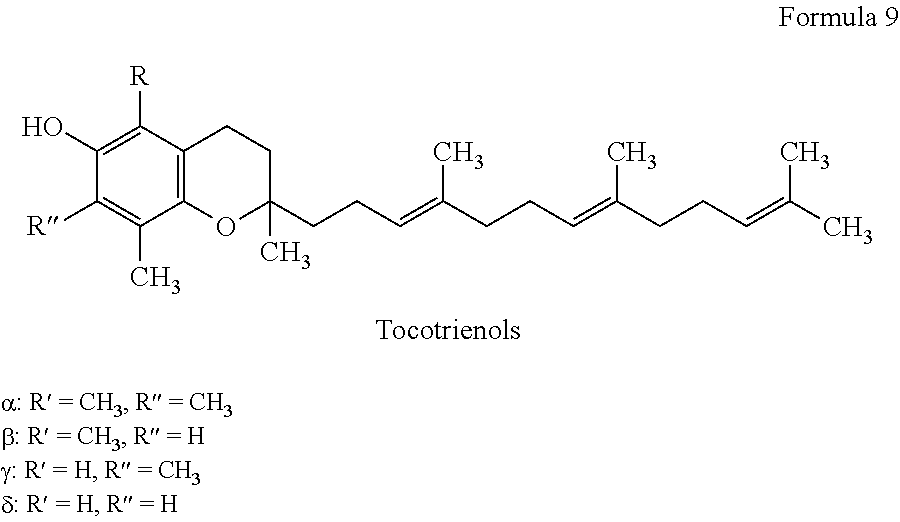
C12=C(C([R])=C(O)C([R])=C1C)CCC(CCC=C(CCC=C(CCC=C(C)C)C)C)(C)O2
